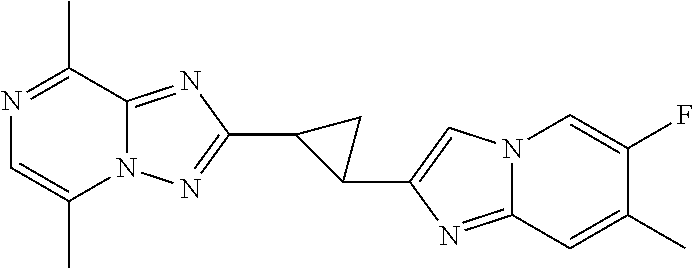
N12C(=NC(C3C(C4=CN5C(=N4)C=C(C)C(F)=C5)C3)=N1)C(C)=NC=C2C
